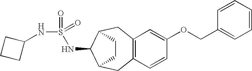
C12=C(C=CC(OCC3=CC=CC=C3)=C1)CC1C(NS(NC3CCC3)(=O)=O)C(C2)CC1
